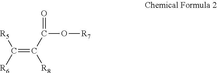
C(=C(C(O[R7])=O)[R8])([R6])[R5]
